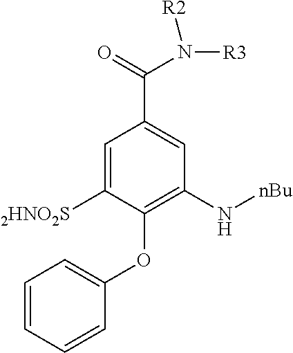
C1=C([2HNO2S])C(OC2=CC=CC=C2)=C(N[nBu])C=C1C(=O)N([R3])[R2]
